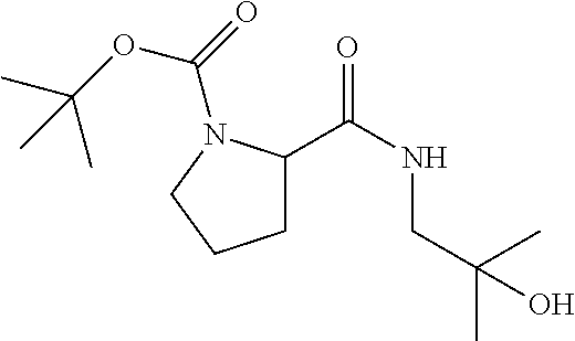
C1C(C(NCC(C)(C)O)=O)N(C(=O)OC(C)(C)C)CC1
